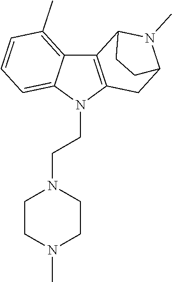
C12=C(C)C=CC=C1N(CCN1CCN(C)CC1)C1=C2C2N(C)C(C1)CC2
